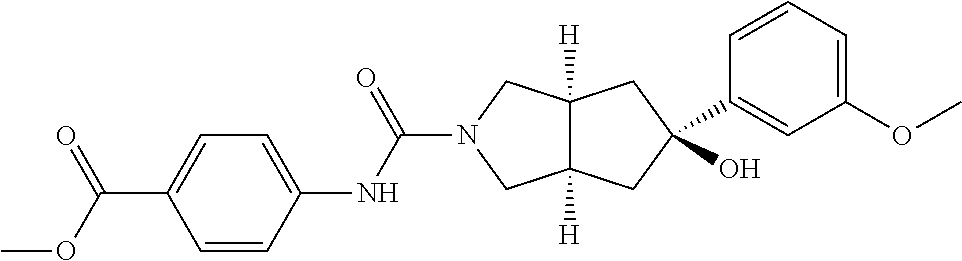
C12([H])C([H])(CC(O)(C3=CC(OC)=CC=C3)C1)CN(C(NC1=CC=C(C(=O)OC)C=C1)=O)C2
